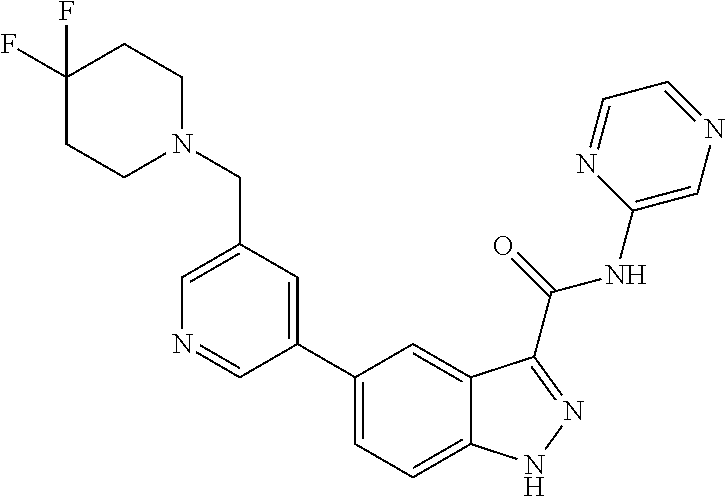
C1(CN2CCC(F)(F)CC2)=CN=CC(C2=CC=C3C(=C2)C(C(NC2=CN=CC=N2)=O)=NN3)=C1
